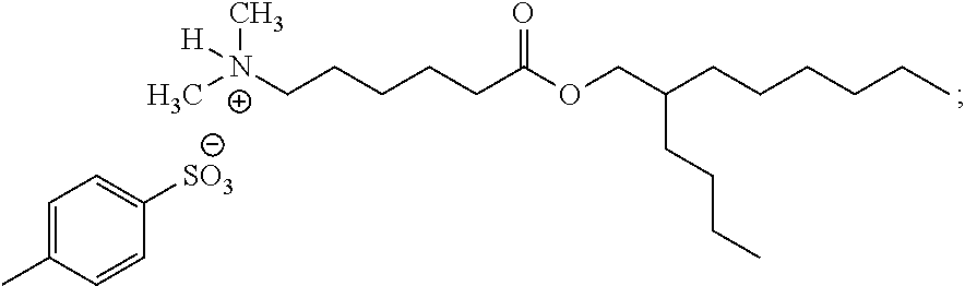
C[N+](C)(CCCCCC(OCC(CCCC)CCCCCC)=O)[H].C1=C(C)C=CC([SO3])=C1
